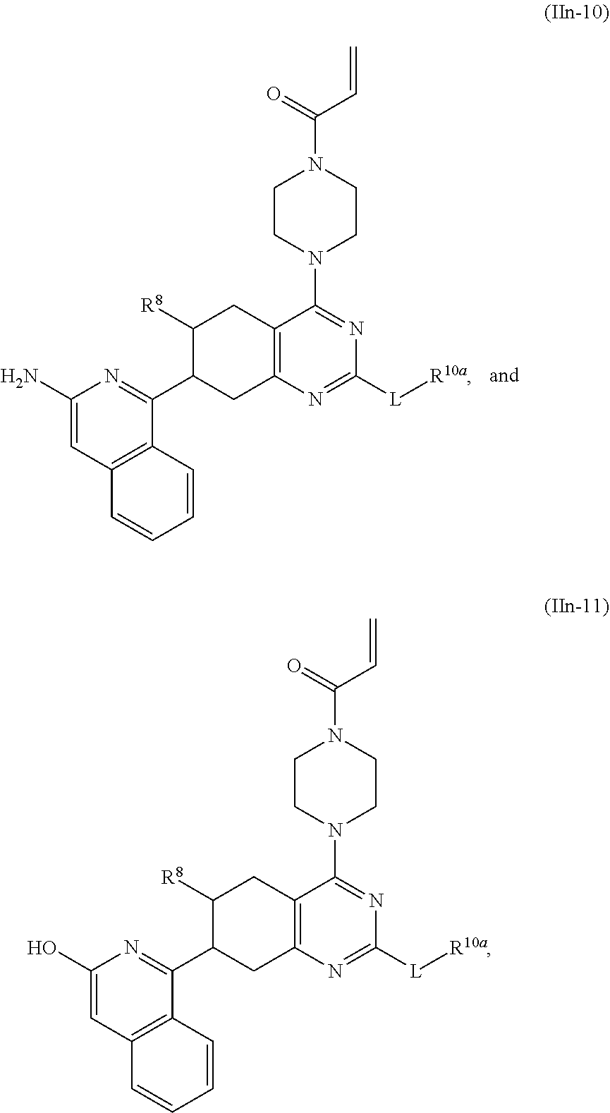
C1(N)=CC2=C(C(C3CC4=C(CC3[R8])C(N3CCN(C(=O)C=C)CC3)=NC([L][R10a])=N4)=N1)C=CC=C2.C1(O)=CC2=C(C(C3CC4=C(CC3[R8])C(N3CCN(C(=O)C=C)CC3)=NC([L][R10a])=N4)=N1)C=CC=C2
